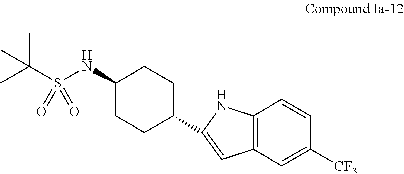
C1(NS(C(C)(C)C)(=O)=O)CCC(C2=CC3=C(C=CC([CF3])=C3)N2)CC1
